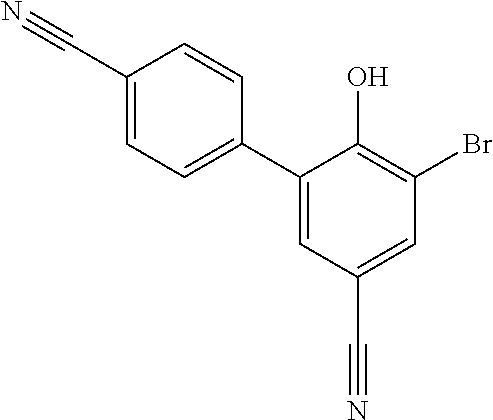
C1(C2=CC=C(C#N)C=C2)=CC(C#N)=CC(Br)=C1O
